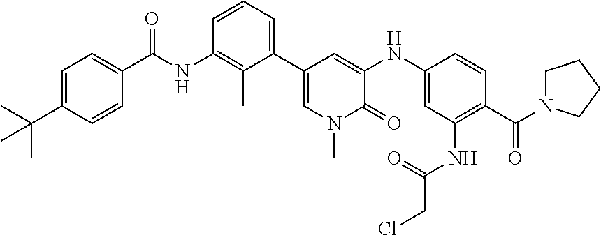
C1=C(C(C)(C)C)C=CC(C(NC2=C(C)C(C3=CN(C)C(=O)C(NC4=CC(NC(CCl)=O)=C(C(N5CCCC5)=O)C=C4)=C3)=CC=C2)=O)=C1
